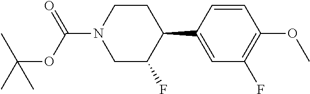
C1=C(C2CCN(C(=O)OC(C)(C)C)CC2F)C=CC(OC)=C1F
